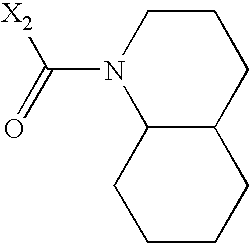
N1(C(=O)[X2])C2C(CCC1)CCCC2
